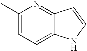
C1(C)=CC=C2C(=N1)C=CN2
